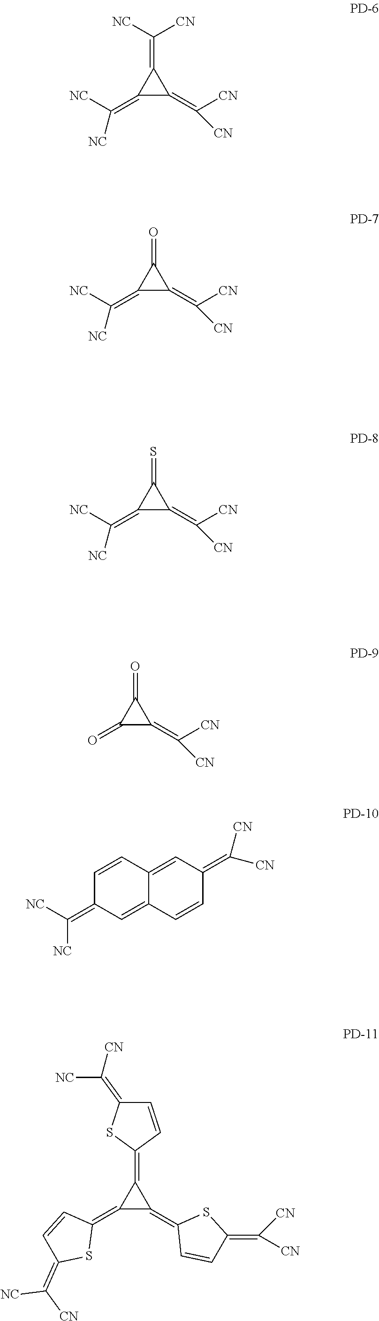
C1=CC2=CC(=C([CN])[CN])C=CC2=CC1=C([NC])[NC].C1(=C([NC])[NC])C(=C([CN])[CN])C1=C([NC])[CN].C1(=C([NC])[NC])C(=C([CN])[CN])C1=O.C1(=C([NC])[NC])C(=C([CN])[CN])C1=S.C1(=O)C(=C([CN])[CN])C1=O.C1(=C2C=CC(=C([CN])[NC])S2)C(=C2C=CC(=C([CN])[CN])S2)C1=C1C=CC(=C([CN])[NC])S1
